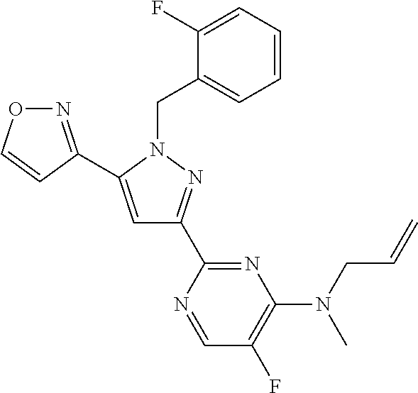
N1=C(C2=CC(C3=NC(N(CC=C)C)=C(F)C=N3)=NN2CC2=CC=CC=C2F)C=CO1
